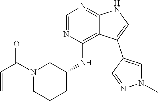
C(N1CCCC(NC2=C3C(=NC=N2)NC=C3C2=CN(C)N=C2)C1)(=O)C=C
